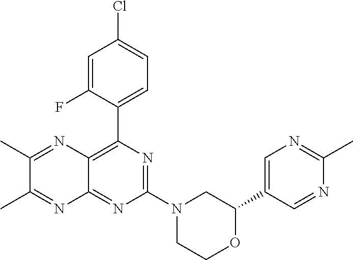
C1(C2=CN=C(C)N=C2)OCCN(C2=NC(C3=CC=C(Cl)C=C3F)=C3C(=N2)N=C(C)C(C)=N3)C1
